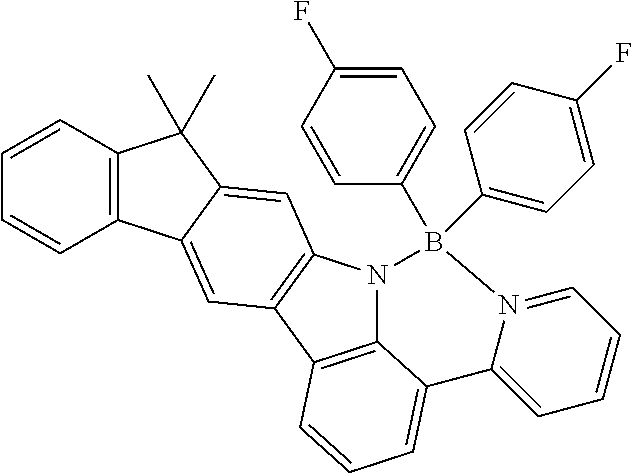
C12=C(N3C4=C1C=CC=C4C1=CC=CC=N1B3(C1=CC=C(F)C=C1)C1=CC=C(F)C=C1)C=C1C(=C2)C2=C(C1(C)C)C=CC=C2
